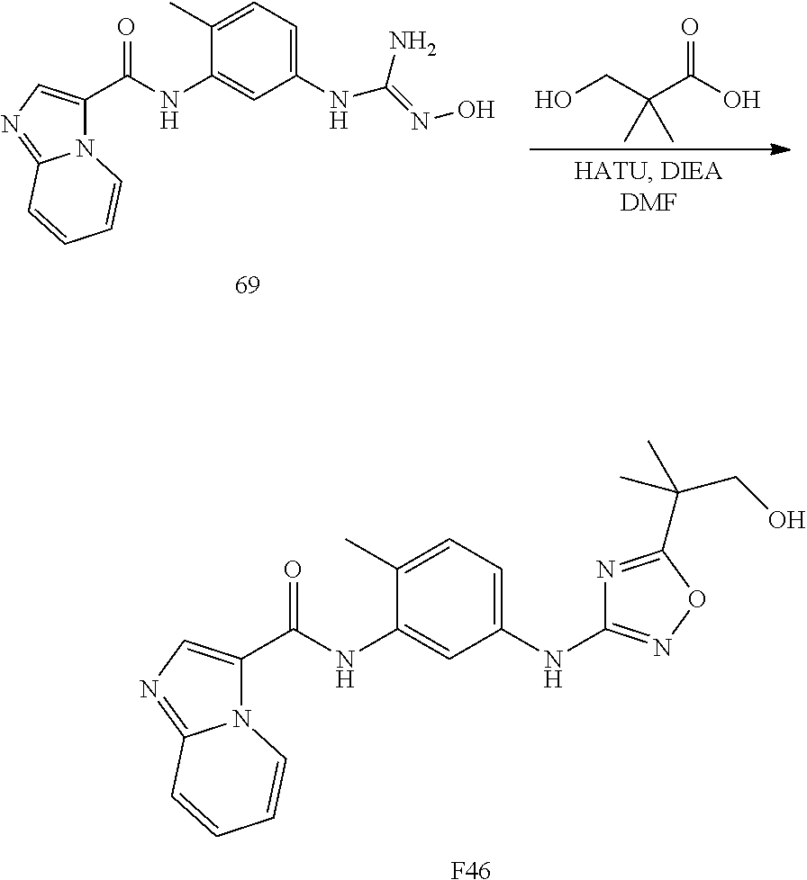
C1(C(NC2=CC(NC3=NOC(C(CO)(C)C)=N3)=CC=C2C)=O)=CN=C2N1C=CC=C2.[F46].C1(C(NC2=CC(NC(=NO)N)=CC=C2C)=O)=CN=C2N1C=CC=C2.O=C(O)C(CO)(C)C
